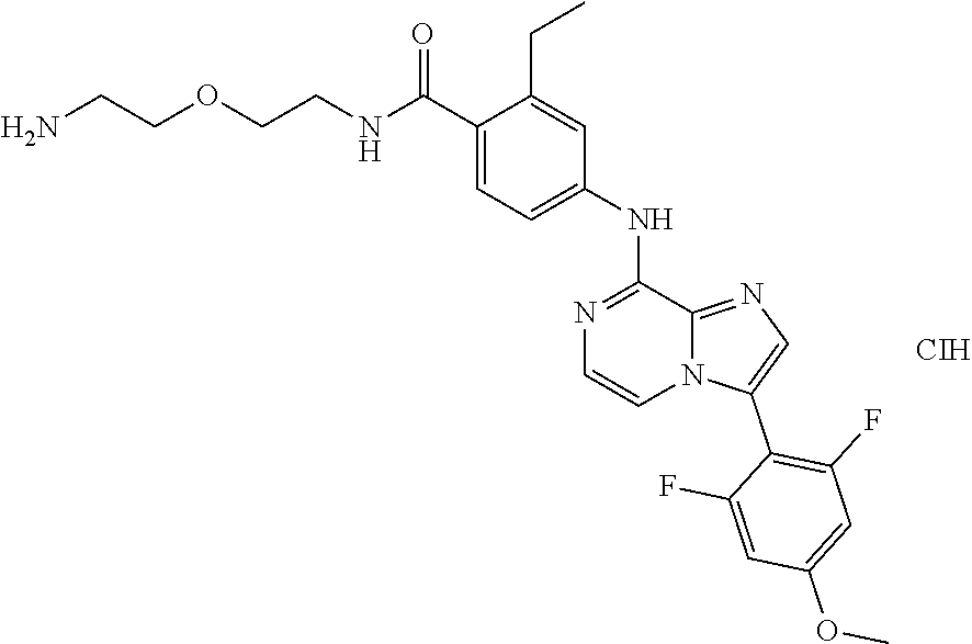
N(CCOCCN)C(C1=CC=C(NC2=NC=CN3C2=NC=C3C2=C(F)C=C(OC)C=C2F)C=C1CC)=O.[CIH]
